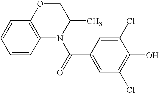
C1OC2=C(N(C(=O)C3=CC(Cl)=C(O)C(Cl)=C3)C1C)C=CC=C2
